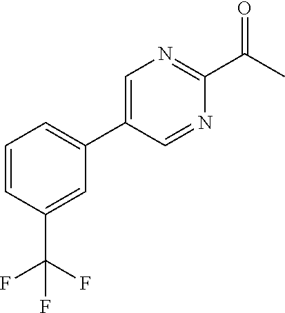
C1=CC(C(F)(F)F)=CC(C2=CN=C(C(C)=O)N=C2)=C1
